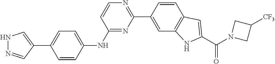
N1N=CC(C2=CC=C(NC3=NC(C4=CC5=C(C=C4)C=C(C(N4CC([CF3])C4)=O)N5)=NC=C3)C=C2)=C1
